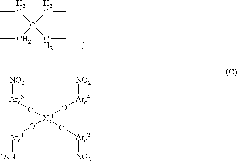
C(C(CC)(CC)CC)C.O([Xc1](O[Arc4][NO2])(O[Arc1][O2N])O[Arc2][NO2])[Arc3][NO2]
